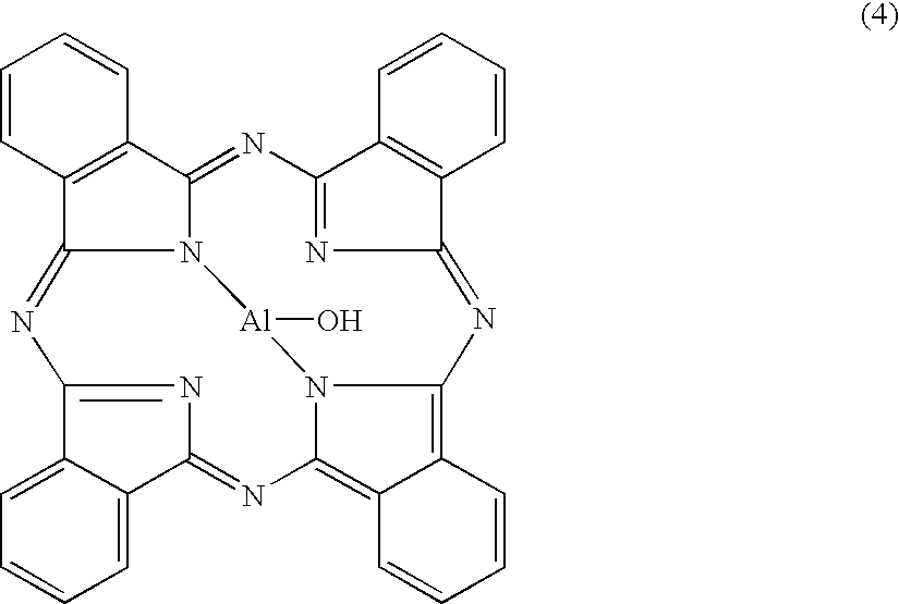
N12C3=NC4=NC(=NC5=C6C(=C(N=C7N=C(C8=CC=CC=C78)N=C1C1=C3C=CC=C1)N5[Al]2O)C=CC=C6)C1=C4C=CC=C1
